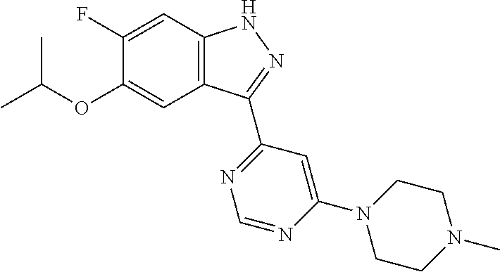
O(C1=CC2=C(C=C1F)NN=C2C1=NC=NC(N2CCN(C)CC2)=C1)C(C)C
